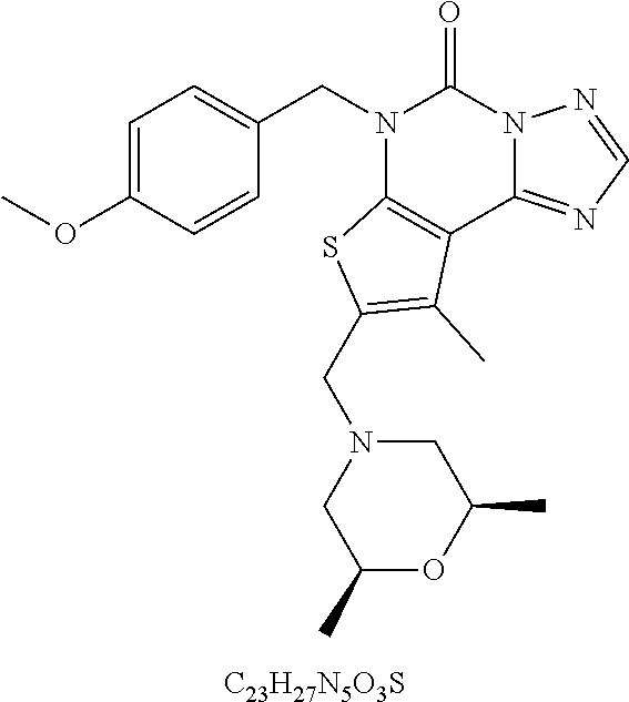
C1=C(OC)C=CC(CN2C3=C(C4=NC=NN4C2=O)C(C)=C(CN2CC(C)OC(C)C2)S3)=C1.[C23H27N5O3S]
